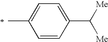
C1=CC(C([Me])[Me])=CC=C1C
